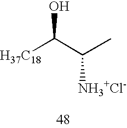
[H37C18]C(C(C)[NH3+Cl-])O
